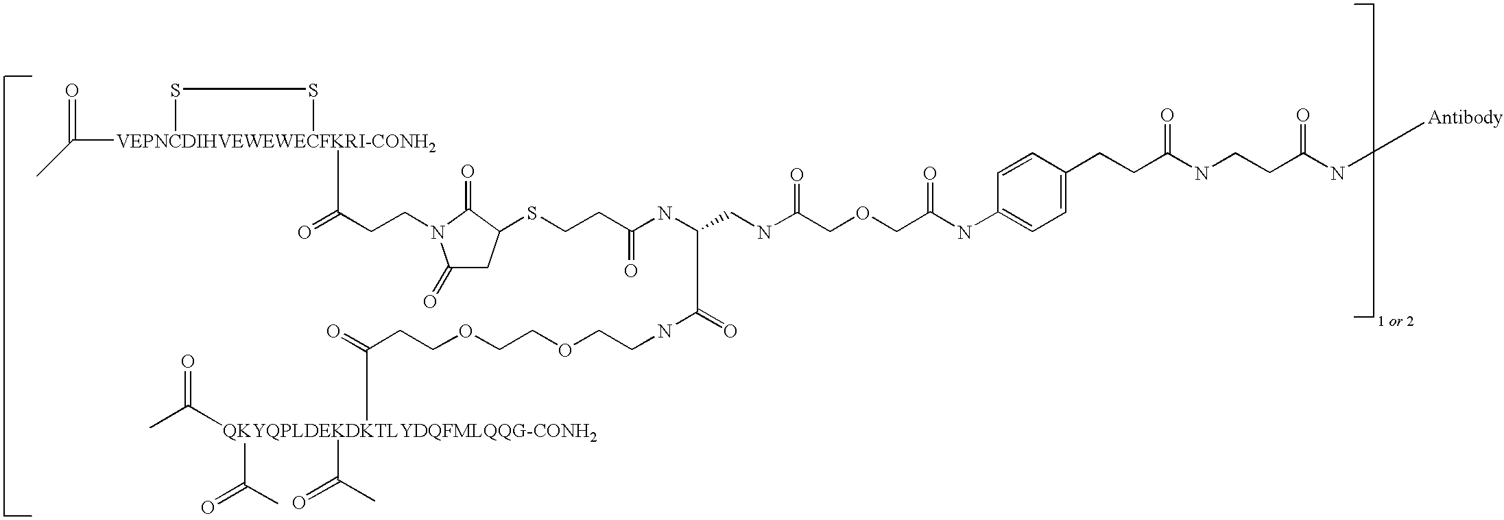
[VEPNCDIHVEWEWECFKRI-CONH2]1(C(C)=O)(C(CCN2C(=O)CC(SCCC(NC(CNC(=O)COCC(NC3=CC=C(CCC(=O)NCCC(=O)N[Antibody])C=C3)=O)C(NCCOCCOCCC(=O)[QKYQPLDEKDKTLYDQFMLQQG-CONH2](C(C)=O)(C(C)=O)C(C)=O)=O)=O)C2=O)=O)SS1
